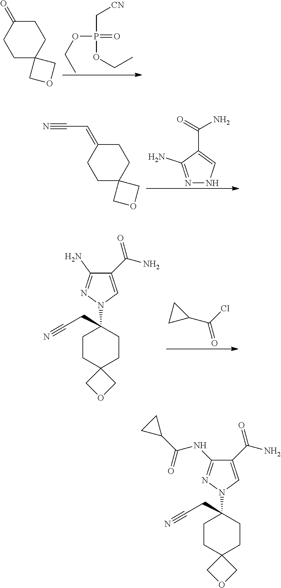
C1(NC(C2CC2)=O)=NN(C2(CC#N)CCC3(CC2)COC3)C=C1C(N)=O.C(P(=O)(OCC)OCC)[CN].C1C2(CCC(=O)C1)COC2.N1=C(N)C(C(N)=O)=CN1.C1C2(CCC(=CC#N)C1)COC2.C1(N)=NN(C2(CC#N)CCC3(CC2)COC3)C=C1C(N)=O.C1(C(Cl)=O)CC1
